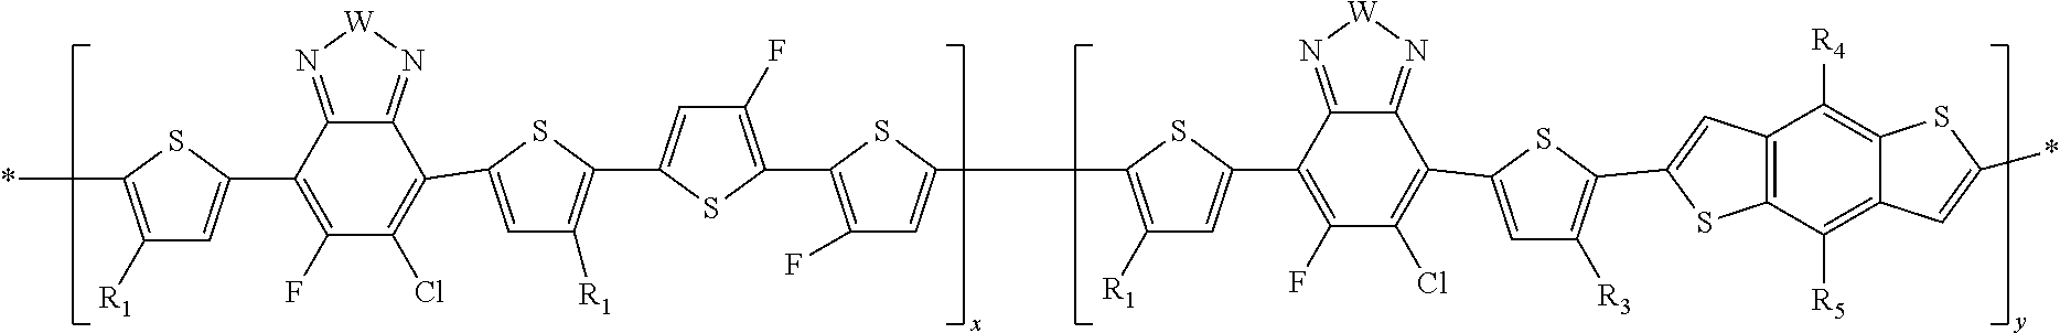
C1([R1])=C(*)SC(C2=C(F)C(Cl)=C(C3=CC([R1])=C(C4=CC(F)=C(C5=C(F)C=C(C6=C([R1])C=C(C7=C(F)C(Cl)=C(C8=CC([R3])=C(C9=CC%10=C(C([R5])=C%11C(=C%10[R4])SC(*)=C%11)S9)S8)C8=N[W]N=C87)S6)S5)S4)S3)C3=N[W]N=C32)=C1
